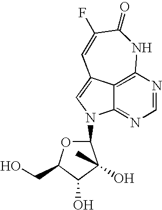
C1(N2C3=NC=NC4=C3C(=C2)C=C(F)C(=O)N4)OC(CO)C(O)C1(O)C
